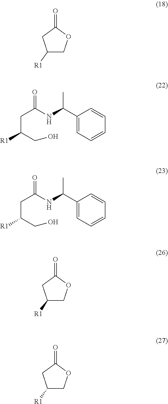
C1([R1])COC(=O)C1.C1(C(NC(CC(CO)[R1])=O)C)=CC=CC=C1.C1(C(NC(CC(CO)[R1])=O)C)=CC=CC=C1.C1([R1])COC(=O)C1.C1([R1])COC(=O)C1
